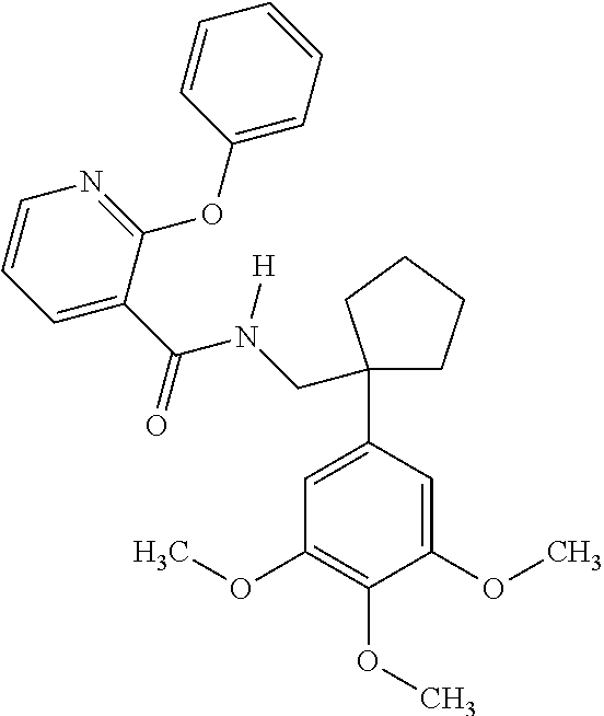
C1=C(C(N(CC2(C3=CC(OC)=C(OC)C(OC)=C3)CCCC2)[H])=O)C(OC2=CC=CC=C2)=NC=C1
